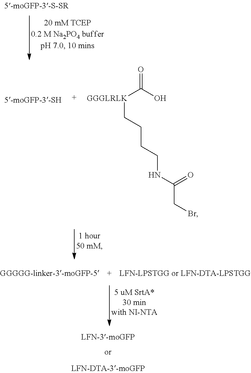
O=C(O)[GGGLRLK]CCCCNC(CBr)=O
